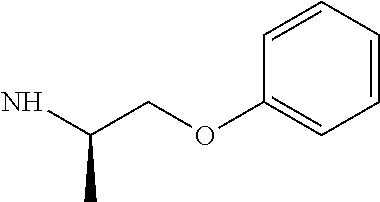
NC(COC1=CC=CC=C1)C
